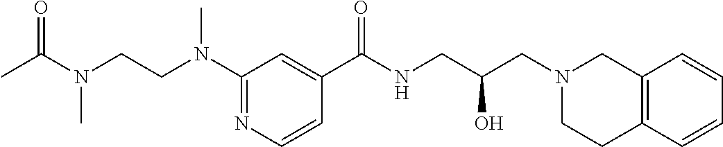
C1(C(NCC(CN2CC3=C(CC2)C=CC=C3)O)=O)=CC(N(CCN(C(C)=O)C)C)=NC=C1
